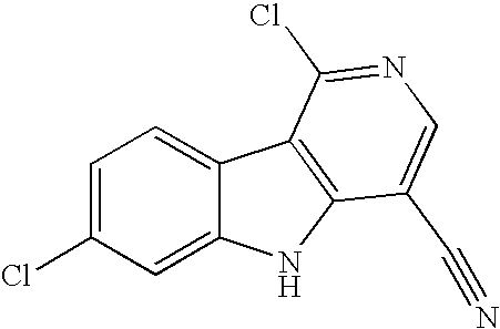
C1=C(Cl)C=C2C(=C1)C1=C(N2)C(C#N)=CN=C1Cl
